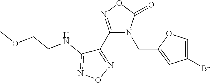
C1(C2=NOC(=O)N2CC2=CC(Br)=CO2)=NON=C1NCCOC
